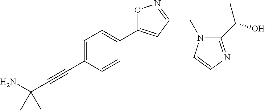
C1=C(C#CC(N)(C)C)C=CC(C2=CC(CN3C(C(O)C)=NC=C3)=NO2)=C1
